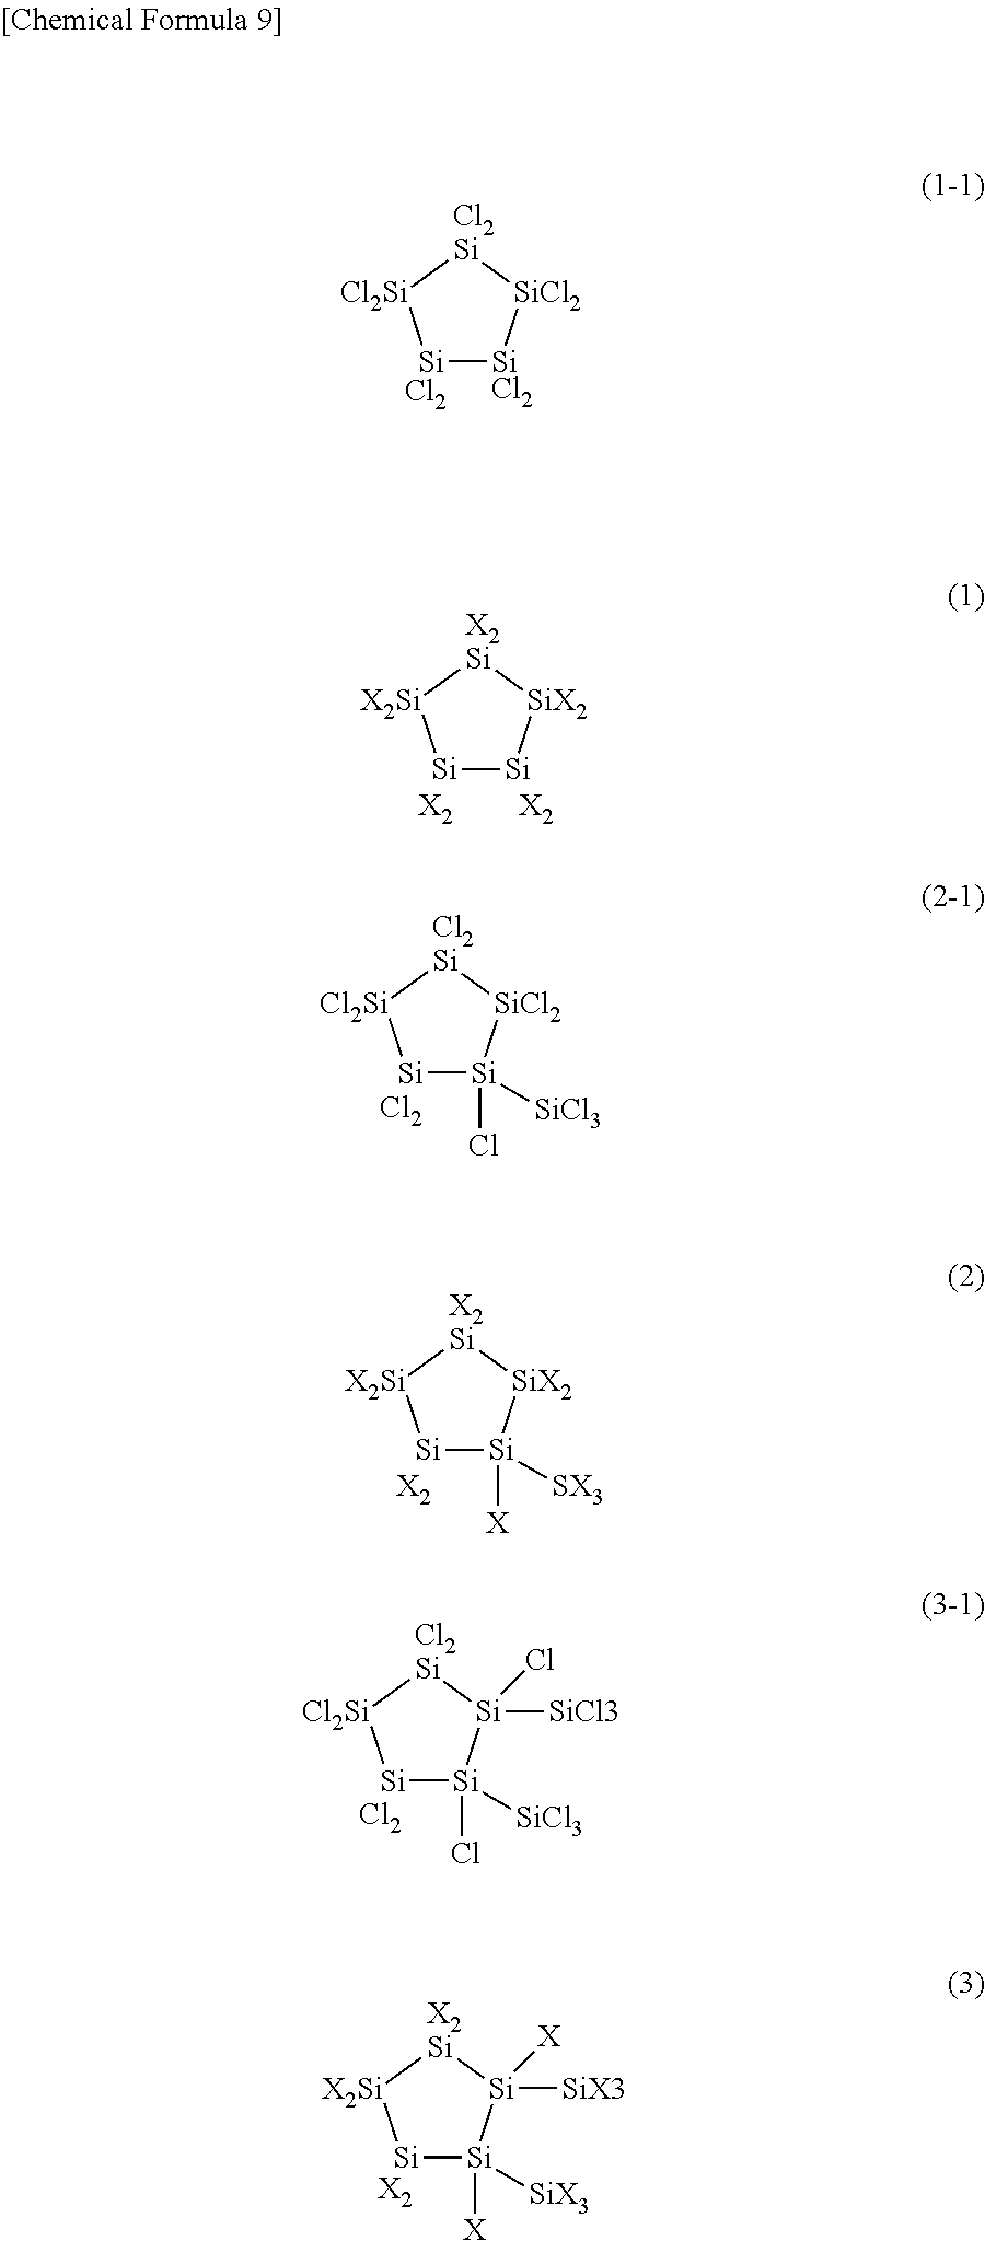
[Si]1[Si][SiX2][X2Si][X2Si]1.[X2].[X2].[Si]1[Si]([X])([SX3])[SiX2][X2Si][X2Si]1.[X2].[Si]1[Si](Cl)([SiCl3])[SiCl2][Cl2Si][Cl2Si]1.[Cl2].[Si]1[Si]([X])([SiX3])[Si]([X])([SiX3])[X2Si][X2Si]1.[X2].[Si]1[Si](Cl)([SiCl3])[Si](Cl)([SiCl3])[Cl2Si][Cl2Si]1.[Cl2].[Si]1[SiCl2][SiCl2][Cl2Si][Cl2Si]1.[Cl2]
